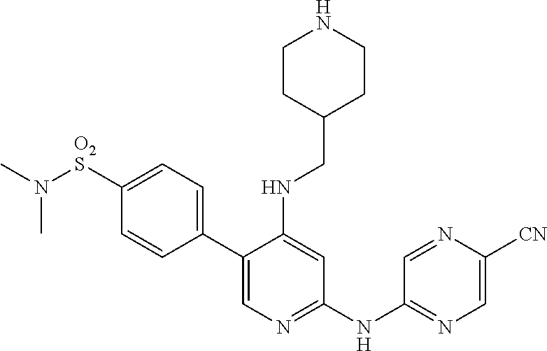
C1(C2=CC=C([O2S]N(C)C)C=C2)=CN=C(NC2=NC=C([CN])N=C2)C=C1NCC1CCNCC1
